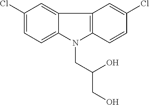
C1(Cl)=CC=C2C(=C1)C1=C(N2CC(CO)O)C=CC(Cl)=C1
